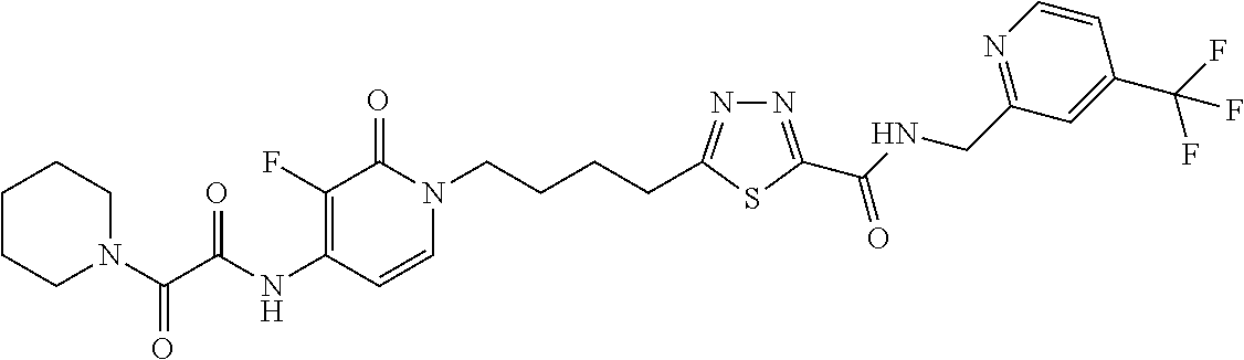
C1(NC(=O)C(N2CCCCC2)=O)=C(F)C(=O)N(CCCCC2=NN=C(C(NCC3=NC=CC(C(F)(F)F)=C3)=O)S2)C=C1
